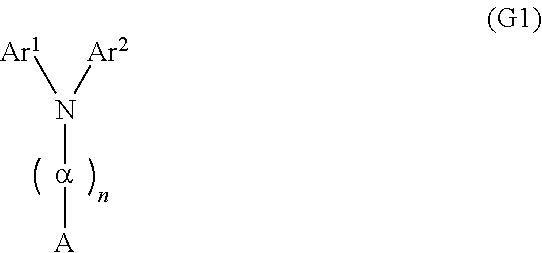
[a](N([Ar1])[Ar2])[A]
